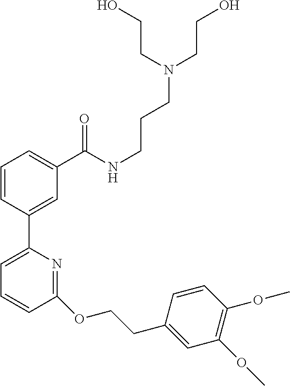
C1=CC(C2=CC=CC(OCCC3=CC(OC)=C(OC)C=C3)=N2)=CC(C(NCCCN(CCO)CCO)=O)=C1
